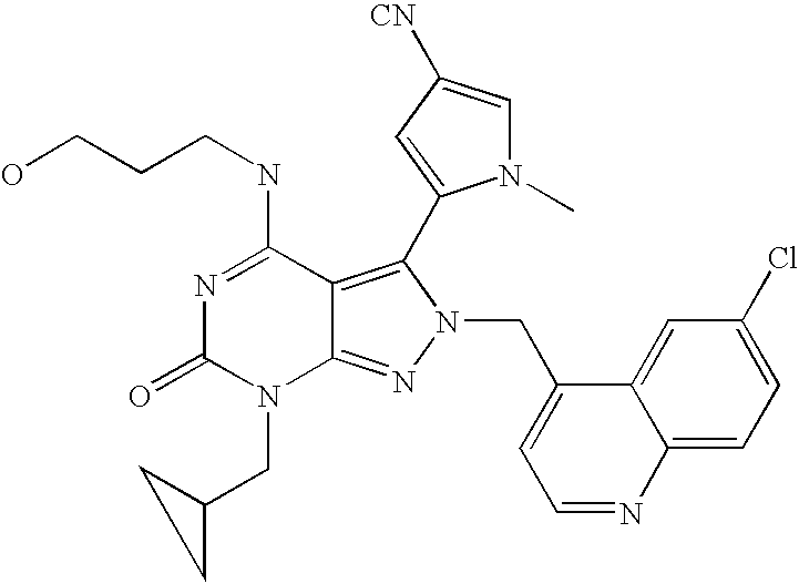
N1=C(NCCCO)C2=C(C3=CC([CN])=CN3C)N(CC3=CC=NC4=CC=C(Cl)C=C34)N=C2N(CC2CC2)C1=O
